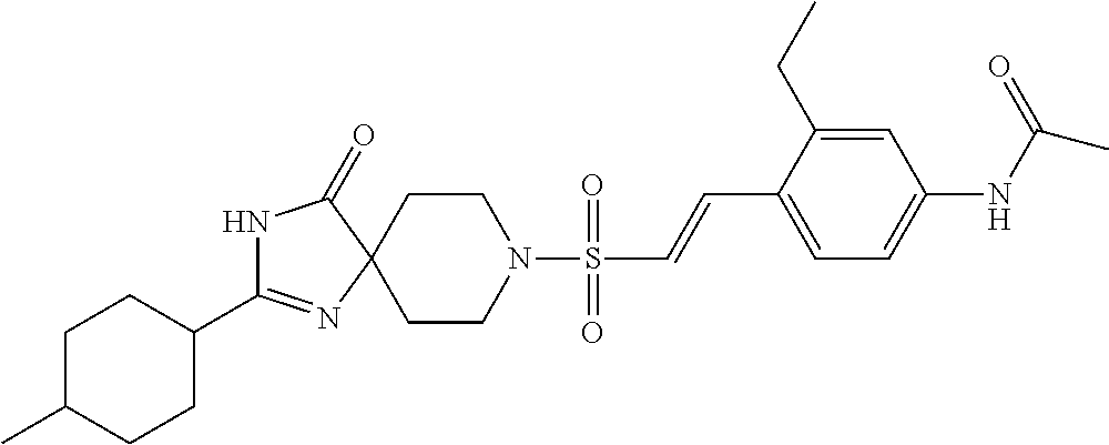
C1(C2=NC3(C(=O)N2)CCN(S(C=CC2=CC=C(NC(C)=O)C=C2CC)(=O)=O)CC3)CCC(C)CC1
